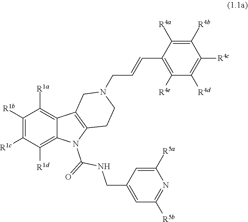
C1([R1b])=C([R1c])C([R1d])=C2C(=C1[R1a])C1=C(N2C(=O)NCC2=CC([R5b])=NC([R5a])=C2)CCN(CC=CC2=C([R4e])C([R4d])=C([R4c])C([R4b])=C2[R4a])C1
